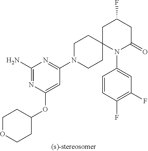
C1(N)=NC(OC2CCOCC2)=CC(N2CCC3(CC2)N(C2=CC(F)=C(F)C=C2)C(=O)CC(F)C3)=N1
